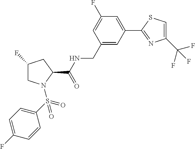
C1(F)CN(S(C2=CC=C(F)C=C2)(=O)=O)C(C(=O)NCC2=CC(C3=NC(C(F)(F)F)=CS3)=CC(F)=C2)C1
